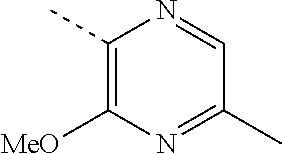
C1(C)=C([MeO])N=C(C)C=N1
